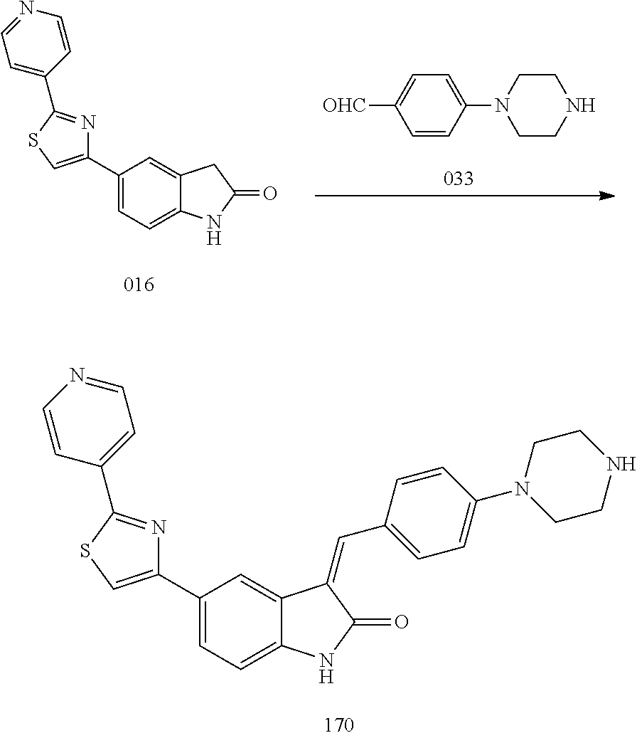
C1=CC(N2CCNCC2)=CC=C1[OHC].C1=C(C2=CSC(C3=CC=NC=C3)=N2)C=C2C(=C1)NC(=O)C2.C1=C(C2=CSC(C3=CC=NC=C3)=N2)C=C2C(=C1)NC(=O)C2=CC1=CC=C(N2CCNCC2)C=C1
